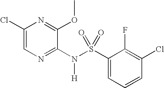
C1(Cl)=CN=C(N(S(C2=CC=CC(Cl)=C2F)(=O)=O)[H])C(OC)=N1
